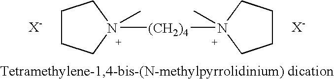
C1CCN([(CH2)4]N2(C)CCCC2)(C)C1
